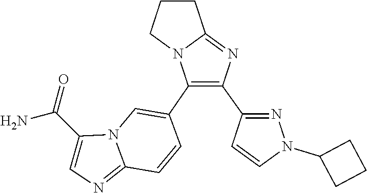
C1(N2N=C(C3=C(C4=CN5C(=NC=C5C(N)=O)C=C4)N4C(=N3)CCC4)C=C2)CCC1
